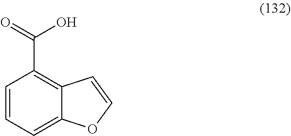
C1=CC=C2C(=C1C(=O)O)C=CO2
